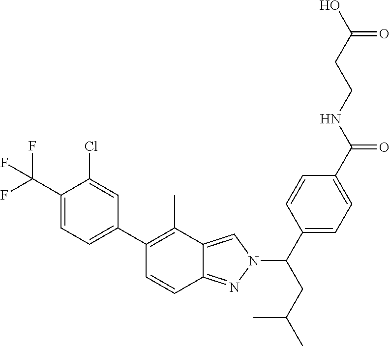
C1(C(F)(F)F)=CC=C(C2=C(C)C3=CN(C(C4=CC=C(C(NCCC(O)=O)=O)C=C4)CC(C)C)N=C3C=C2)C=C1Cl
